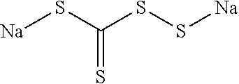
[Na]SC(SS[Na])=S
